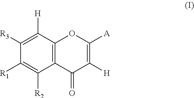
C1([H])=C([R3])C([R1])=C([R2])C2=C1OC([A])=C([H])C2=O
